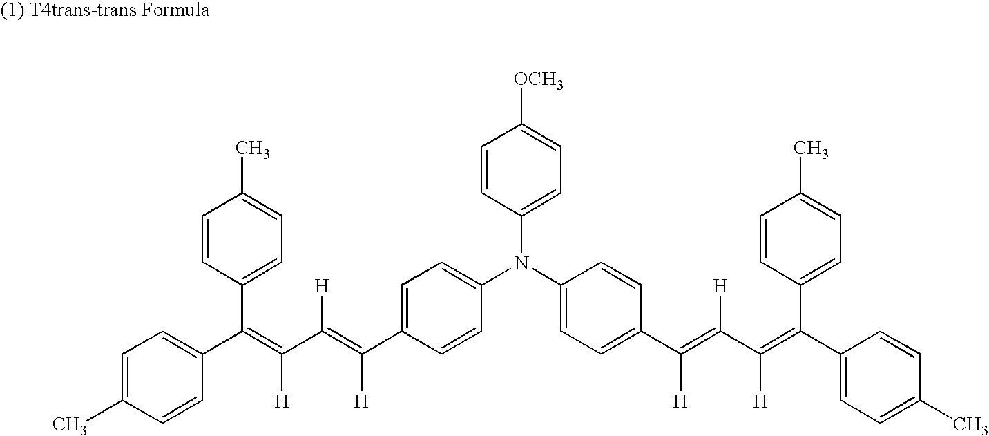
C1=CC(N(C2=CC=C(C(=C(C(=C(C3=CC=C(C)C=C3)C3=CC=C(C)C=C3)[H])[H])[H])C=C2)C2=CC=C([OCH3])C=C2)=CC=C1C(=C(C(=C(C1=CC=C(C)C=C1)C1=CC=C(C)C=C1)[H])[H])[H]
